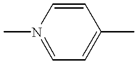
N1(C)=CC=C(C)C=C1
